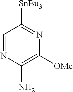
C1=NC(N)=C([OMe])N=C1[SnBu3]
